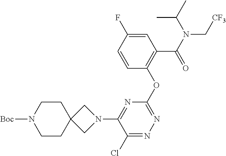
[Boc]N1CCC2(CC1)CN(C1=NC(OC3=C(C(N(C(C)C)C[CF3])=O)C=C(F)C=C3)=NN=C1Cl)C2
